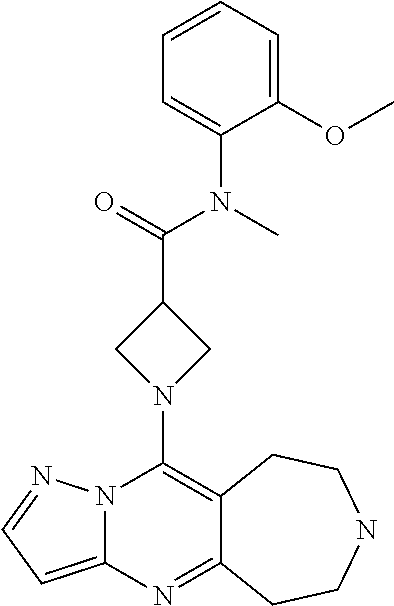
N12C(=CC=N1)N=C1C(=C2N2CC(C(=O)N(C)C3=CC=CC=C3OC)C2)CCNCC1
